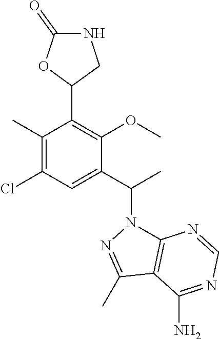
C1(C)=C(Cl)C=C(C(C)N2C3=C(C(C)=N2)C(N)=NC=N3)C(OC)=C1C1CNC(=O)O1
